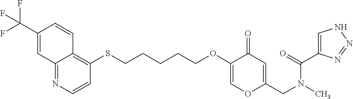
C12=NC=CC(SCCCCCOC3=COC(CN(C)C(=O)C4=CNN=N4)=CC3=O)=C1C=CC(C(F)(F)F)=C2
